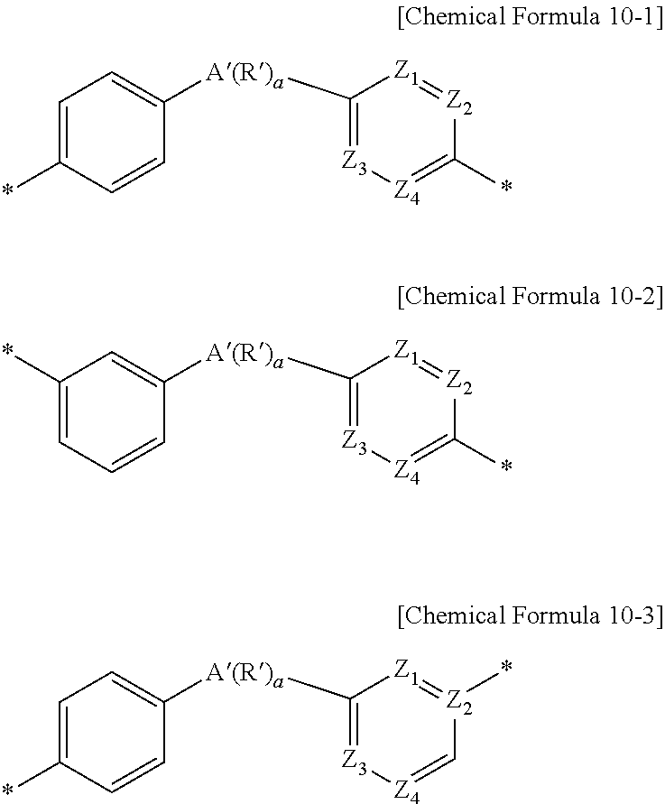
C1=C(*)C=CC([A(R)a]C2=[Z3][Z4]=C(*)[Z2]=[Z1]2)=C1.C1(*)=CC=CC([A(R)a]C2=[Z3][Z4]=C(*)[Z2]=[Z1]2)=C1.C1=C(*)C=CC([A(R)a]C2=[Z3][Z4]=C[Z2](*)=[Z1]2)=C1
